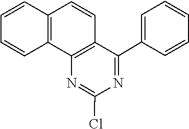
N1=C(C2=CC=CC=C2)C2=C(N=C1Cl)C1=C(C=CC=C1)C=C2
